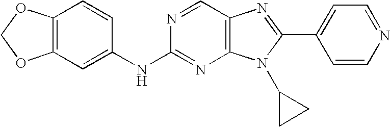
C12=C(C=C(NC3=NC4=C(C=N3)N=C(C3=CC=NC=C3)N4C3CC3)C=C1)OCO2
